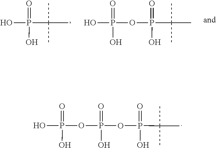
O=P(O)(O)C(C)(C)C.O=P(O)(C(C)(C)C)OP(=O)(O)O.O=P(O)(C(C)(C)C)OP(=O)(O)OP(=O)(O)O
